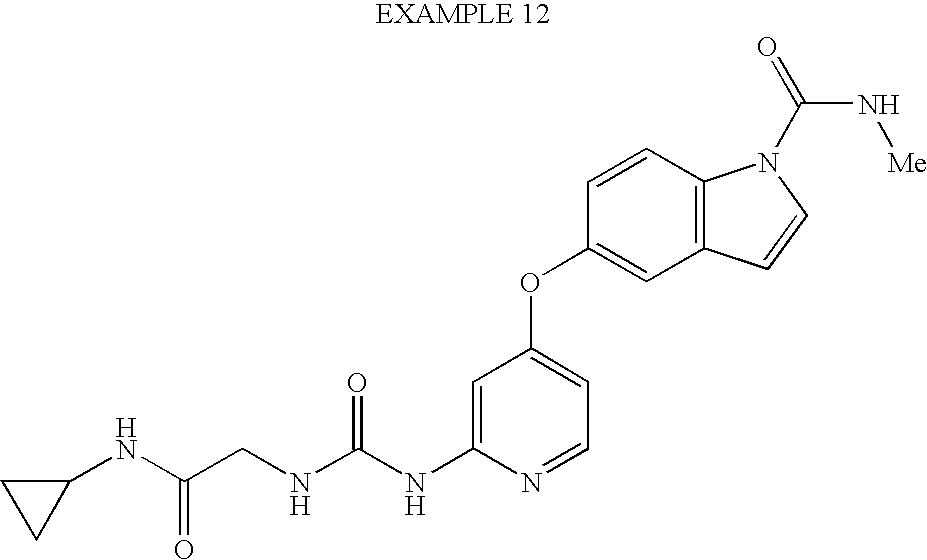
N(C(NC1=CC(OC2=CC3=C(C=C2)N(C(=O)N[Me])C=C3)=CC=N1)=O)CC(NC1CC1)=O
